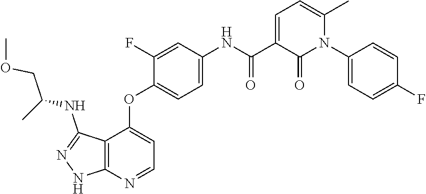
N1(C2=CC=C(F)C=C2)C(C)=CC=C(C(=O)NC2=CC=C(OC3=CC=NC4=C3C(NC(COC)C)=NN4)C(F)=C2)C1=O
